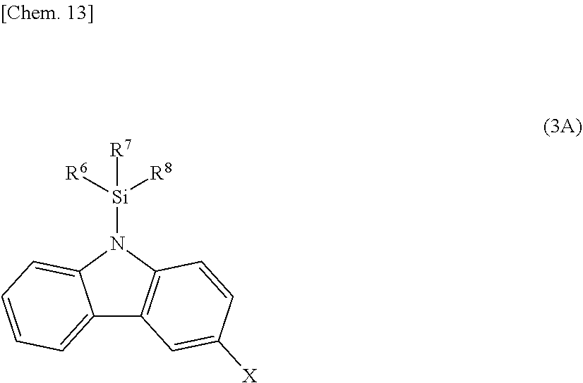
[Si](N1C2=CC=CC=C2C2=C1C=CC([X])=C2)([R6])([R8])[R7]
